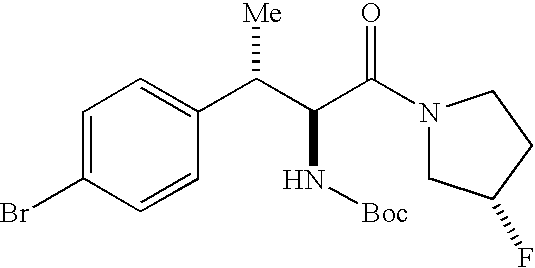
C1=C(Br)C=CC(C(C(C(N2CC(F)CC2)=O)N[Boc])[Me])=C1
